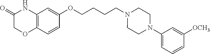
C12=C(C=CC(OCCCCN3CCN(C4=CC=CC([OCH3])=C4)CC3)=C1)OCC(=O)N2
